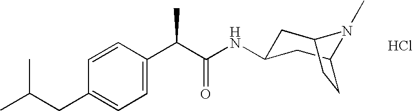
C1=CC(C(C(NC2CC3N(C)C(C2)CC3)=O)C)=CC=C1CC(C)C.Cl
